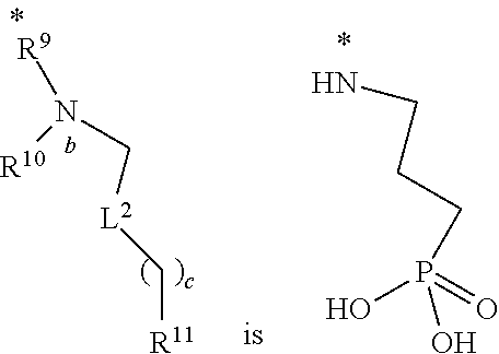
[R9]N(C[L2]C[R11])[R10].NCCCP(O)(=O)O
